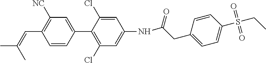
C1=C(Cl)C(C2=CC([NC])=C(C=C(C)C)C=C2)=C(Cl)C=C1NC(CC1=CC=C(S(CC)(=O)=O)C=C1)=O
